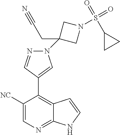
N1(C2(CC#N)CN(S(=O)(C3CC3)=O)C2)N=CC(C2=C3C(=NC=C2[NC])NC=C3)=C1
